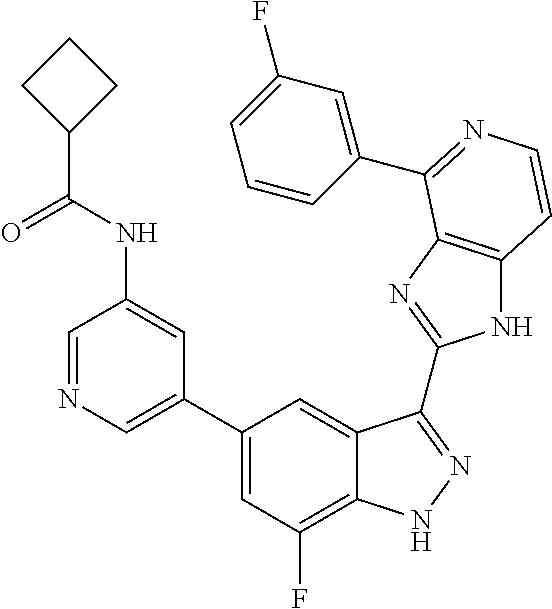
C1(C2=CN=CC(NC(C3CCC3)=O)=C2)=CC(F)=C2C(=C1)C(C1=NC3=C(N1)C=CN=C3C1=CC(F)=CC=C1)=NN2
